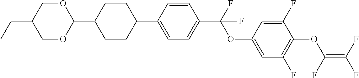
O(C(C1=CC=C(C2CCC(C3OCC(CC)CO3)CC2)C=C1)(F)F)C1=CC(F)=C(OC(=C(F)F)F)C(F)=C1
